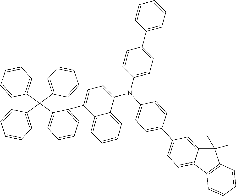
C12=C(C3(C4=C1C=CC=C4)C1=C(C4=C3C(C3=CC=C(N(C5=CC=C(C6=CC=CC=C6)C=C5)C5=CC=C(C6=CC=C7C(=C6)C(C)(C)C6=C7C=CC=C6)C=C5)C5=CC=CC=C35)=CC=C4)C=CC=C1)C=CC=C2
